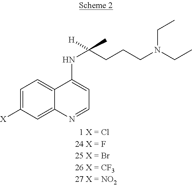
C1=C([X])C=C2C(=C1)C(NC(CCCN(CC)CC)(C)[H])=CC=N2
